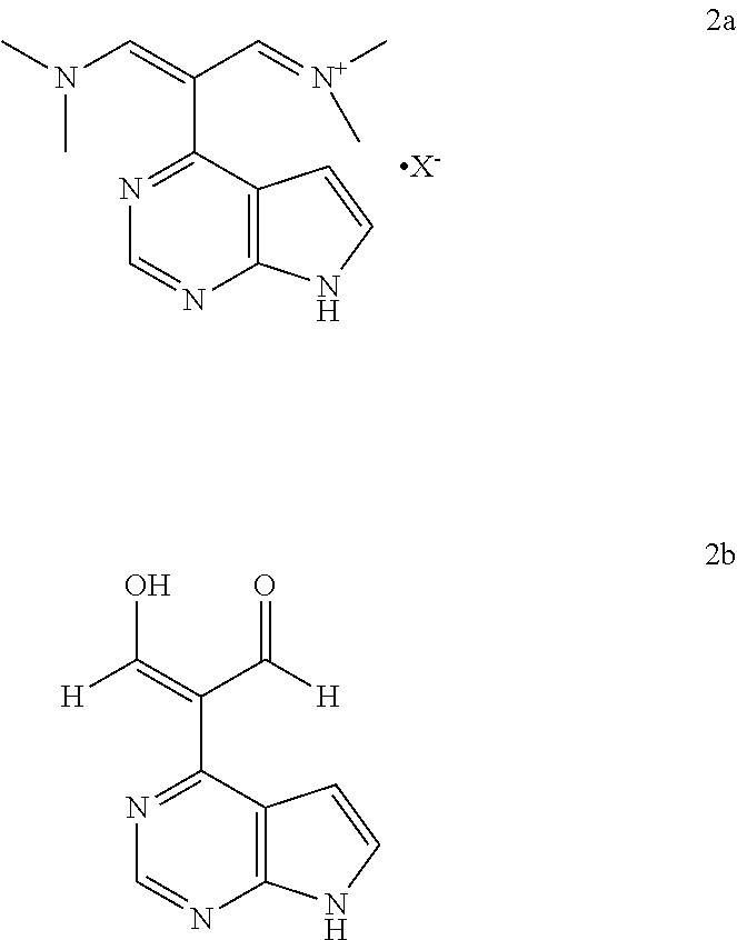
C1=NC2=C(C(C(=CN(C)C)C=[N+](C)C)=N1)C=CN2.[X-].C1=NC2=C(C(C(C([H])=O)=C([H])O)=N1)C=CN2
